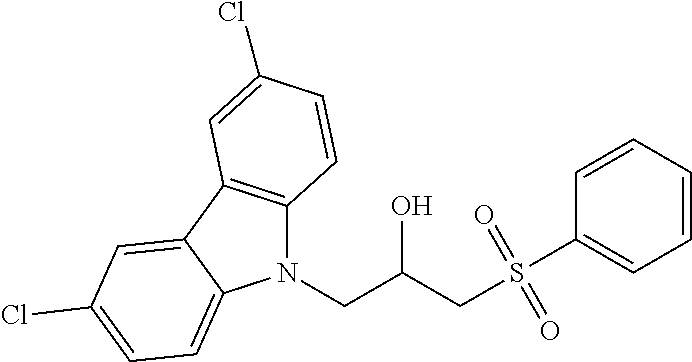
N1(CC(CS(C2=CC=CC=C2)(=O)=O)O)C2=C(C3=CC(Cl)=CC=C13)C=C(Cl)C=C2
